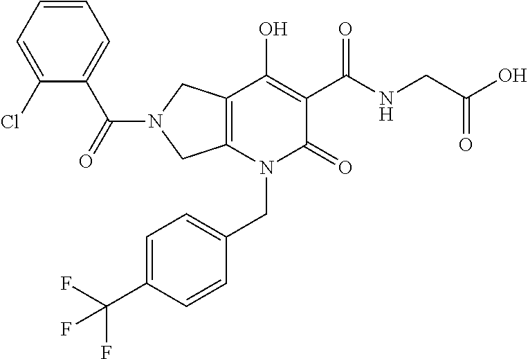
C12=C(N(CC3=CC=C(C(F)(F)F)C=C3)C(=O)C(C(NCC(O)=O)=O)=C1O)CN(C(C1=CC=CC=C1Cl)=O)C2
